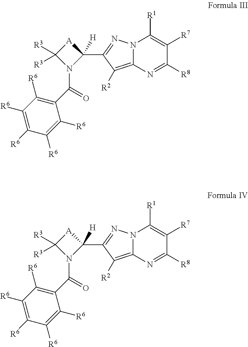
N12C(=C([R2])C(C3([H])[A]C([R3])([R3])N3C(=O)C3=C([R6])C([R6])=C([R6])C([R6])=C3[R6])=N1)N=C([R8])C([R7])=C2[R1].N12C(=C([R2])C(C3([H])[A]C([R3])([R3])N3C(=O)C3=C([R6])C([R6])=C([R6])C([R6])=C3[R6])=N1)N=C([R8])C([R7])=C2[R1]
